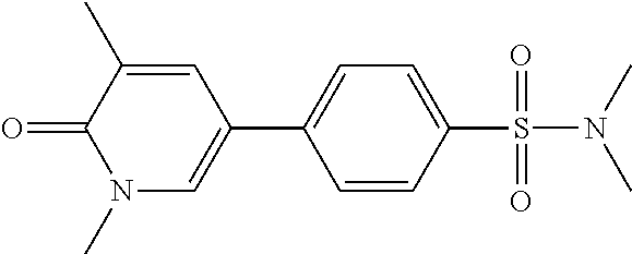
C1=CC(S(=O)(=O)N(C)C)=CC=C1C1=CN(C)C(=O)C(C)=C1
